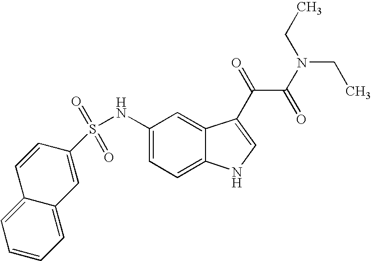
C1(S(NC2=CC=C3C(=C2)C(C(=O)C(N(CC)CC)=O)=CN3)(=O)=O)=CC2=CC=CC=C2C=C1
